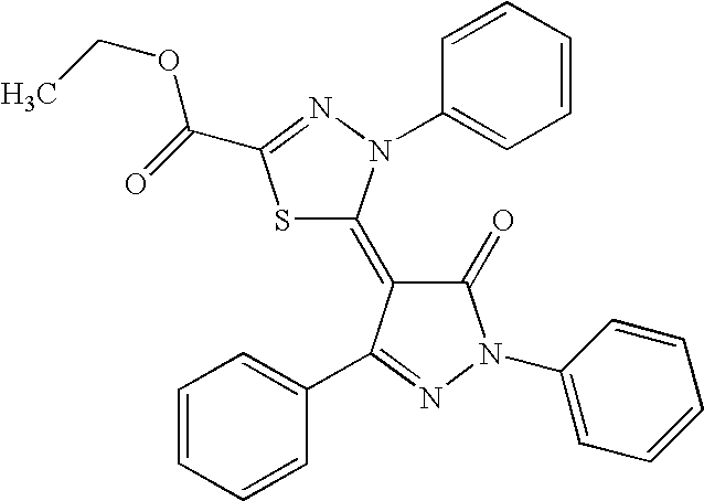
S1C(=C2C(=O)N(C3=CC=CC=C3)N=C2C2=CC=CC=C2)N(C2=CC=CC=C2)N=C1C(=O)OCC
